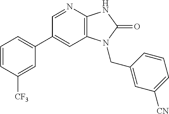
C1(C2=CC=CC([CF3])=C2)=CC2=C(N=C1)NC(=O)N2CC1=CC([CN])=CC=C1
